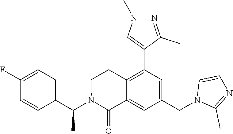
C1(C)=C(F)C=CC(C(N2C(=O)C3=CC(CN4C(C)=NC=C4)=CC(C4=CN(C)N=C4C)=C3CC2)C)=C1
